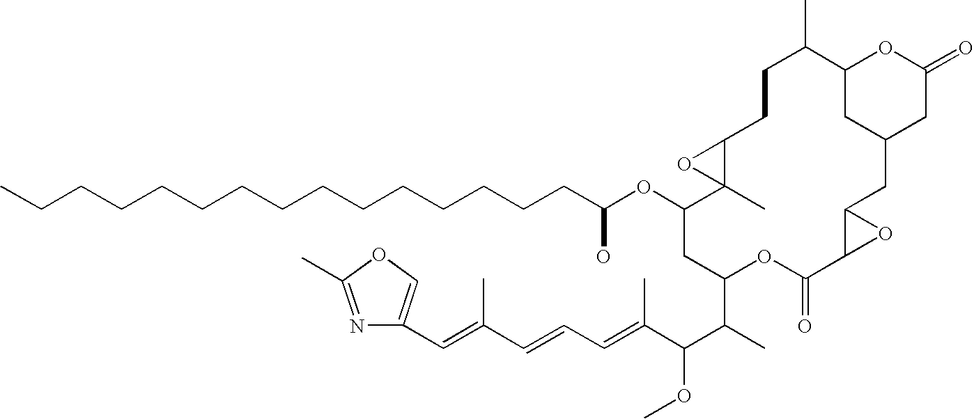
C12(C)C(OC(CCCCCCCCCCCCCCC)O)CC(C(C(C(=CC=CC(=CC3=COC(C)=N3)C)C)OC)C)OC(=O)C3C(CC4CC(C(C)CCC1O2)OC(=O)C4)O3
